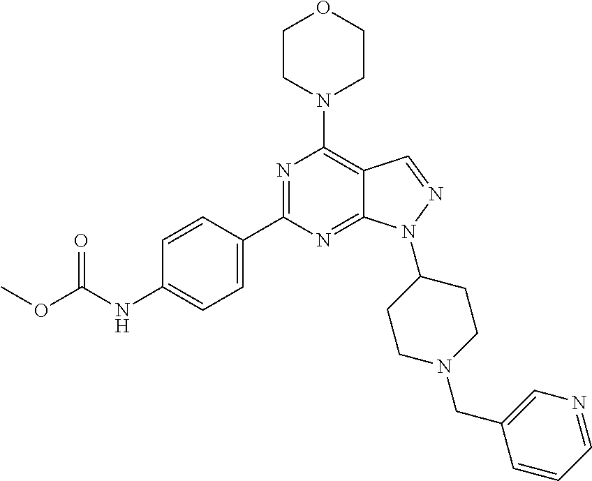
C1=CC(C2=NC(N3CCOCC3)=C3C(=N2)N(C2CCN(CC4=CN=CC=C4)CC2)N=C3)=CC=C1NC(OC)=O
